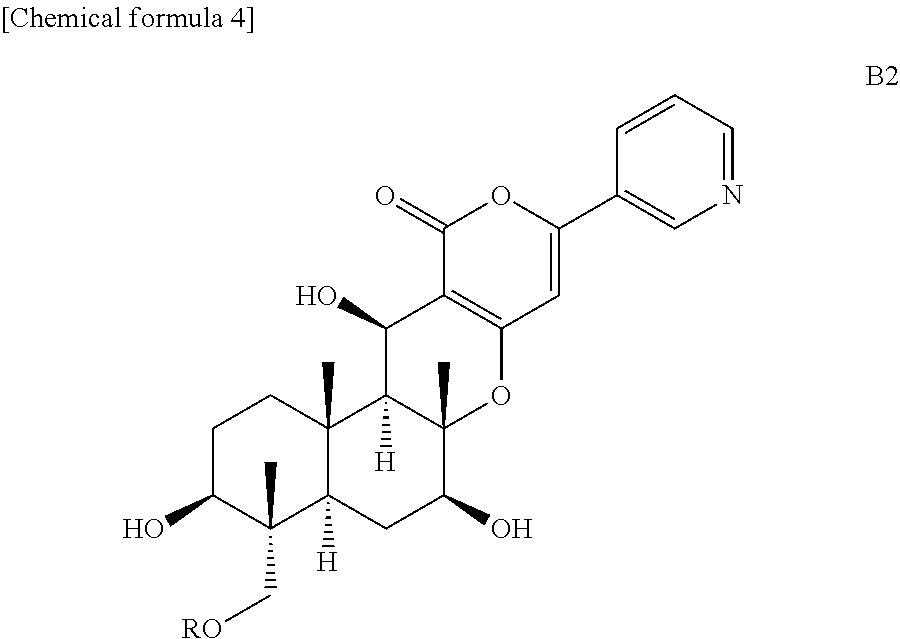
C1C(O)C(C[RO])(C)C2([H])C(C)(C1)C1([H])C(C)(C(O)C2)OC2=C(C1O)C(=O)OC(C1=CN=CC=C1)=C2
